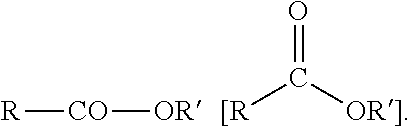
[R][CO][OR].O=C([OR]])[[R]
